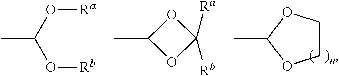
CC1OCCO1.CC(O[Ra])O[Rb].CC1OC([Ra])([Rb])O1
